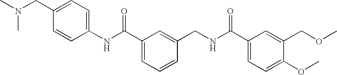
C1(NC(C2=CC=CC(CNC(C3=CC=C(OC)C(COC)=C3)=O)=C2)=O)=CC=C(CN(C)C)C=C1
